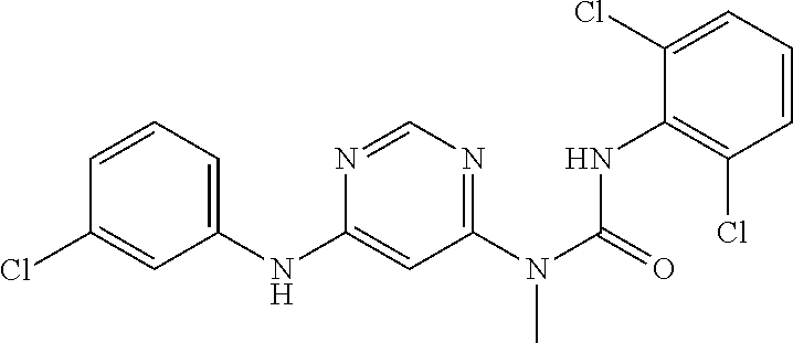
C1=CC=C(NC2=CC(N(C(NC3=C(Cl)C=CC=C3Cl)=O)C)=NC=N2)C=C1Cl
